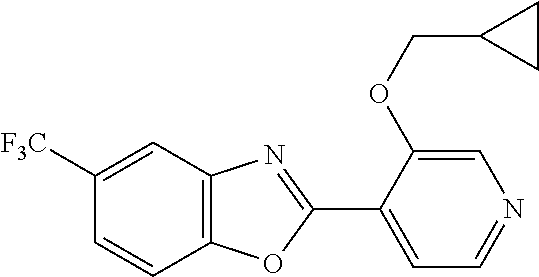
C12=C(C=C([F3C])C=C1)N=C(C1=CC=NC=C1OCC1CC1)O2
